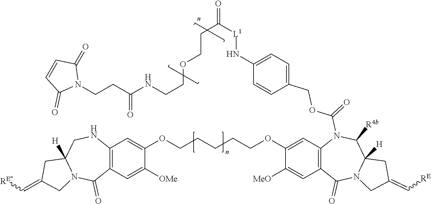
C1=C(OCCCCCOC2=CC3=C(C=C2[OMe])C(=O)N2C([H])(CN3)CC(=C[RE])C2)C([MeO])=CC2=C1N(C(OCC1=CC=C(N[L1]C(CCOCCNC(CCN3C(=O)C=CC3=O)=O)=O)C=C1)=O)C([R4b])C1([H])N(C2=O)CC(=C[RE])C1
